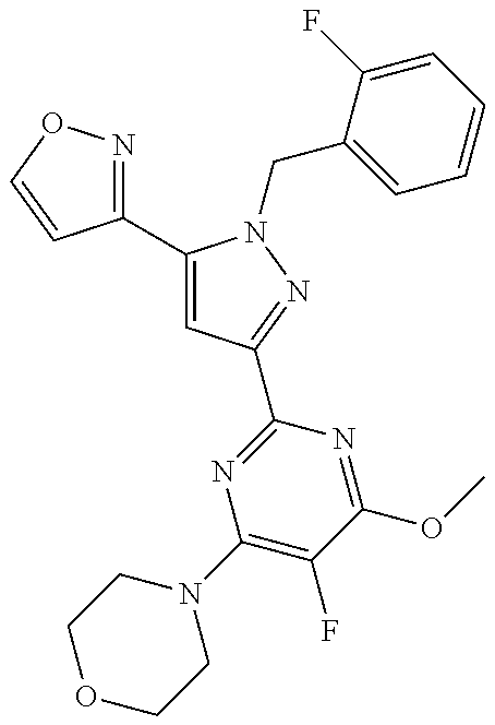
C1(C2=CC(C3=NC(N4CCOCC4)=C(F)C(OC)=N3)=NN2CC2=CC=CC=C2F)=NOC=C1
